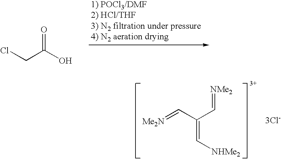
[Me2N]=CC(C=[NMe2])=C[NHMe2].[3Cl-].ClCC(O)=O
